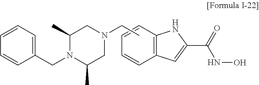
C1=CC2=C(C=C1)NC(C(=O)NO)=C2.C1=CC(CN2C(C)CN(CC)CC2C)=CC=C1
